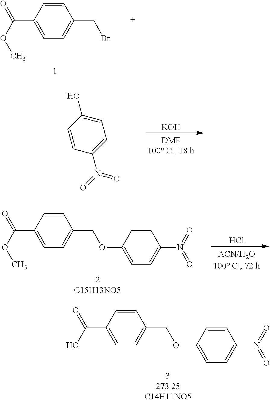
C(C1=CC=C(CBr)C=C1)(OC)=O.[KOH].OC1=CC=C(N(=O)=O)C=C1.C(C1=CC=C(COC2=CC=C(N(=O)=O)C=C2)C=C1)(OC)=O.Cl.C(C1=CC=C(COC2=CC=C(N(=O)=O)C=C2)C=C1)(O)=O
